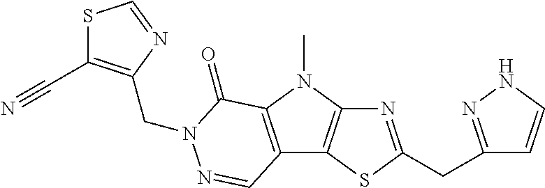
N1=C(CC2=NNC=C2)SC2=C1N(C)C1=C2C=NN(CC2=C(C#N)SC=N2)C1=O
